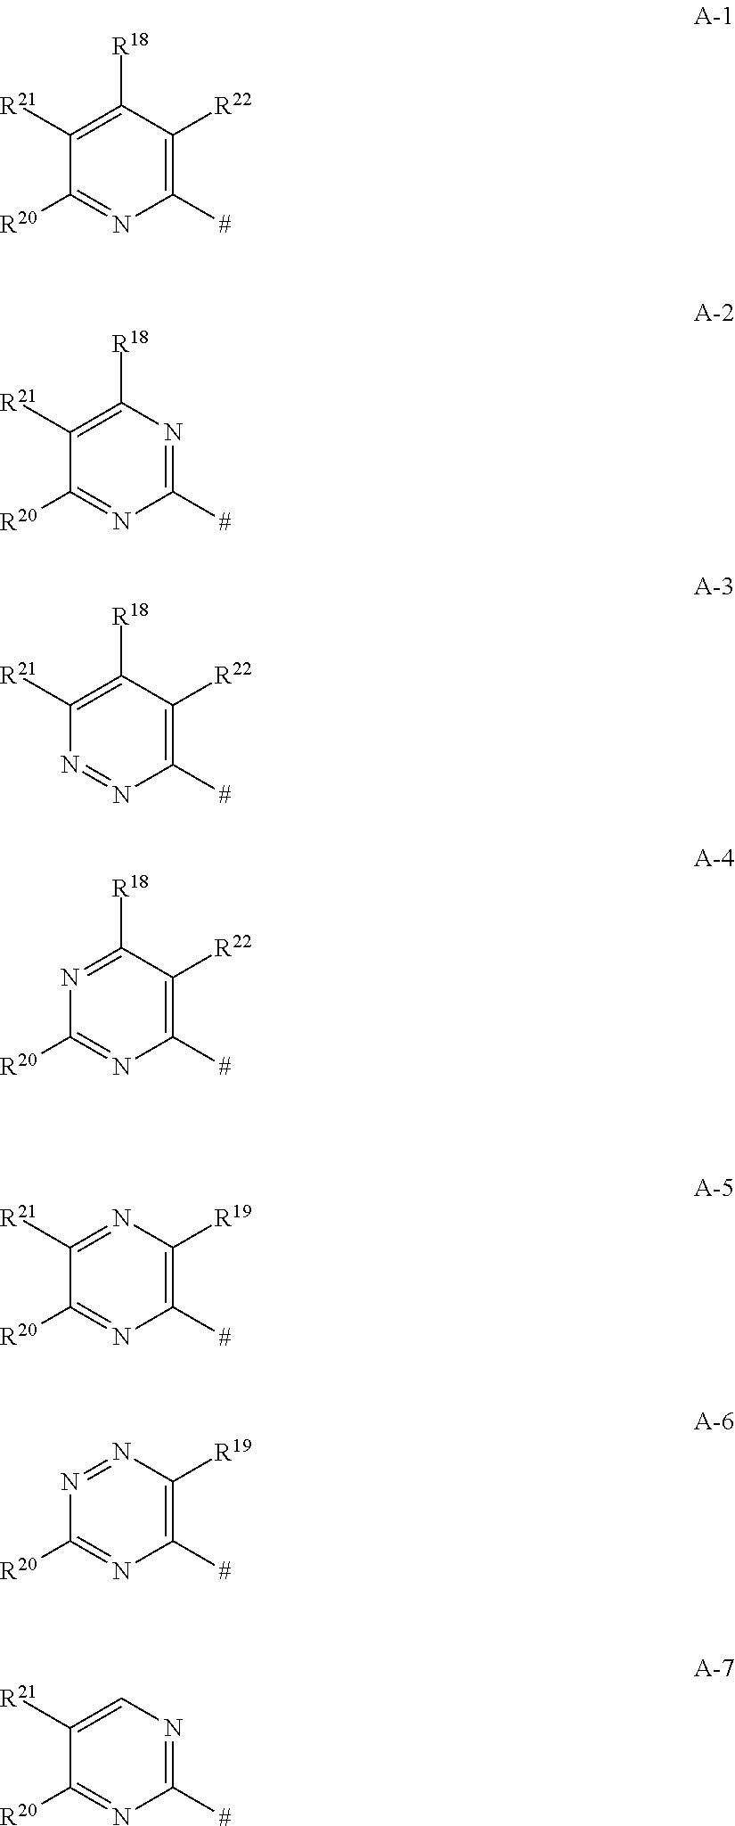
C1([R20])=NC([#])=C([R22])C([R18])=C1[R21].C1([R20])=NC([#])=NC([R18])=C1[R21].N1=NC([#])=C([R22])C([R18])=C1[R21].C1([R20])=NC([#])=C([R22])C([R18])=N1.C1([R20])=NC([#])=C([R19])N=C1[R21].C1([R20])=NC([#])=C([R19])N=N1.C1([R20])=NC([#])=NC=C1[R21]
